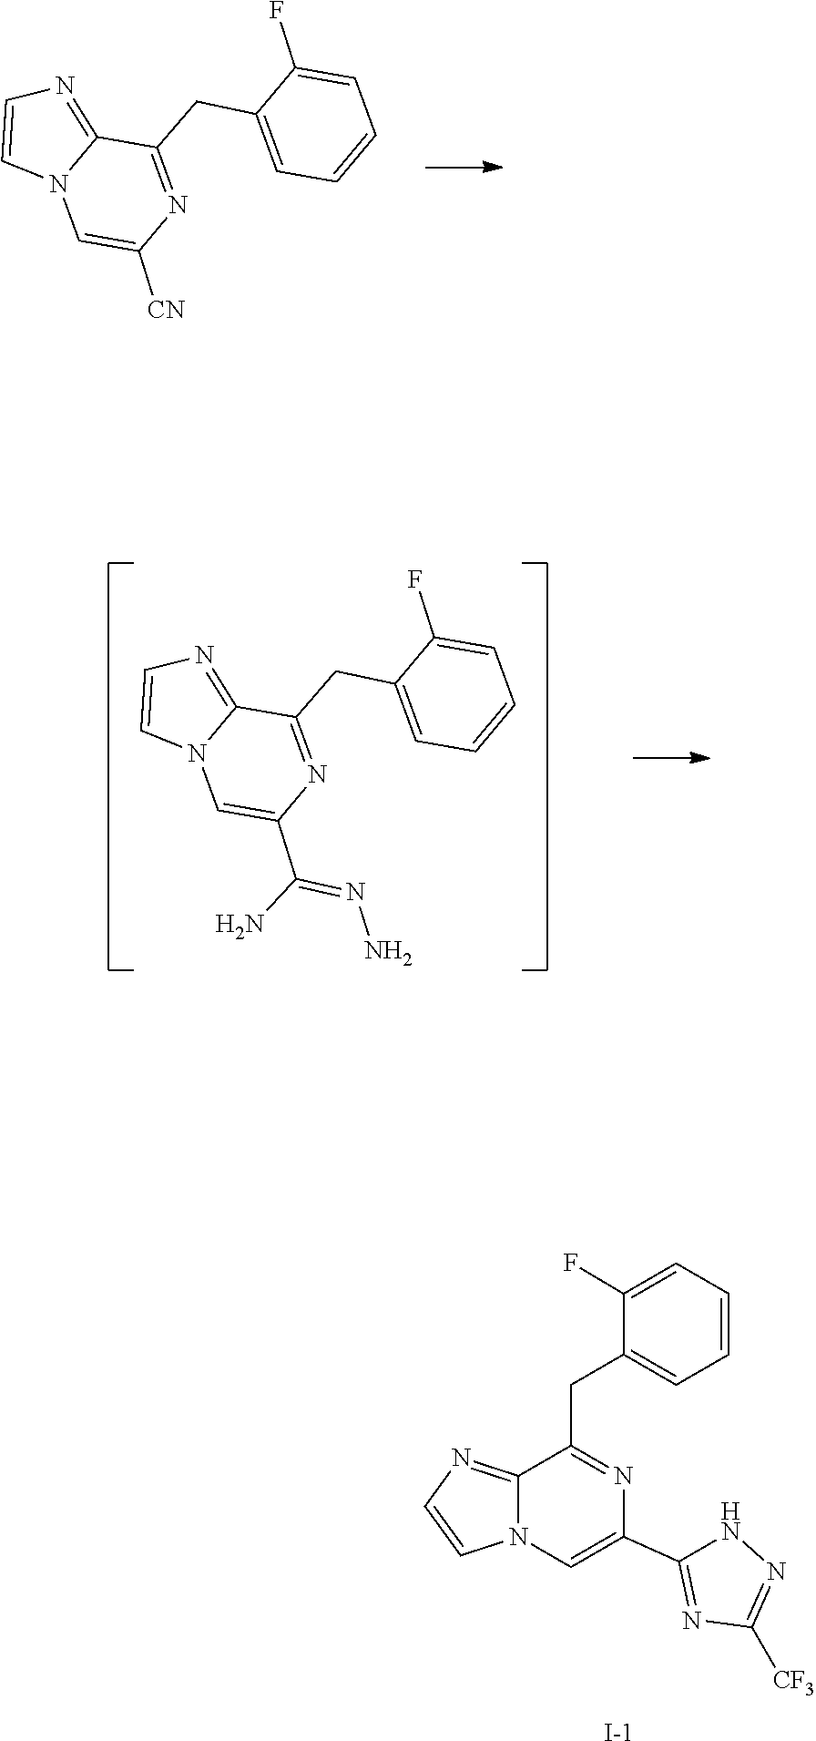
C1(F)=CC=CC=C1CC1=NC([CN])=CN2C1=NC=C2.C1(F)=CC=CC=C1CC1=NC(C(N)=NN)=CN2C1=NC=C2.C1=C(F)C(CC2=NC(C3=NC([CF3])=NN3)=CN3C2=NC=C3)=CC=C1.[I-]
